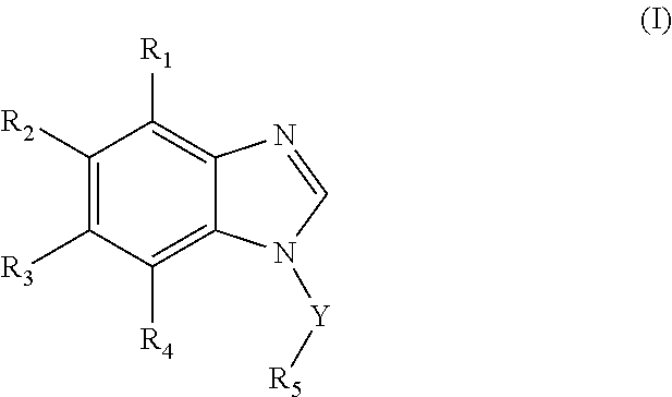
C1([R2])=C([R3])C([R4])=C2C(=C1[R1])N=CN2[Y][R5]
